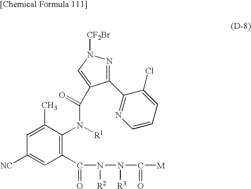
C1([NC])=CC(C(N(N(C([M])=O)[R3])[R2])=O)=C(N([R1])C(=O)C2=CN([CF2Br])N=C2C2=NC=CC=C2Cl)C(C)=C1
